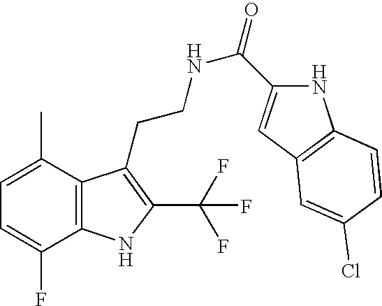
C1=C(C)C2=C(C(F)=C1)NC(C(F)(F)F)=C2CCNC(=O)C1=CC2=C(N1)C=CC(Cl)=C2
